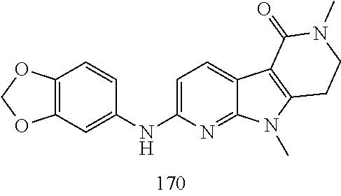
C12=C(C=C(NC3=CC=C4C(=N3)N(C)C3=C4C(=O)N(C)CC3)C=C1)OCO2
